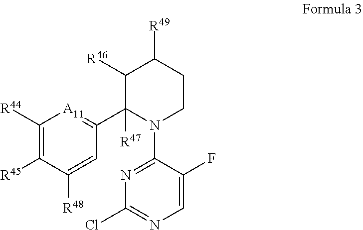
C1([R44])=C([R45])C([R48])=CC(C2([R47])N(C3=NC(Cl)=NC=C3F)CCC([R49])C2[R46])=[A11]1
